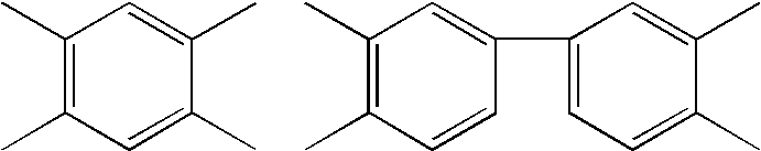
C1(C)=C(C)C=C(C)C(C)=C1.C1(C2=CC(C)=C(C)C=C2)=CC=C(C)C(C)=C1
